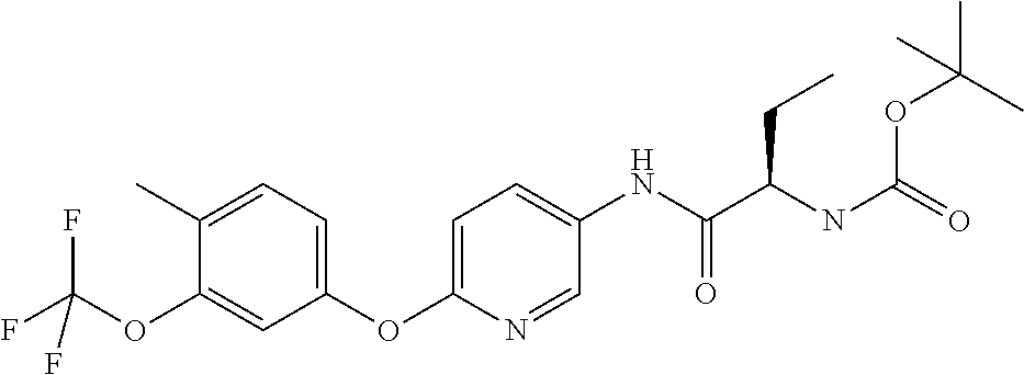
C1(C)=CC=C(OC2=CC=C(NC(=O)C(NC(=O)OC(C)(C)C)CC)C=N2)C=C1OC(F)(F)F
